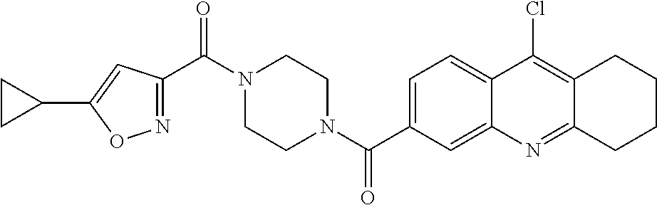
N1(C(C2=NOC(C3CC3)=C2)=O)CCN(C(=O)C2=CC=C3C(=C2)N=C2C(=C3Cl)CCCC2)CC1
